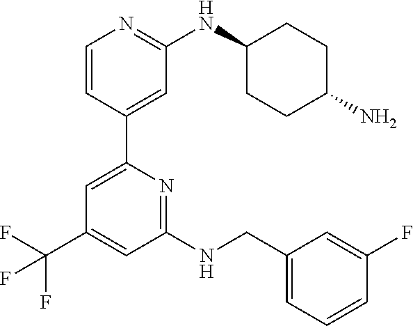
C1(NCC2=CC=CC(F)=C2)=NC(C2=CC(NC3CCC(N)CC3)=NC=C2)=CC(C(F)(F)F)=C1
